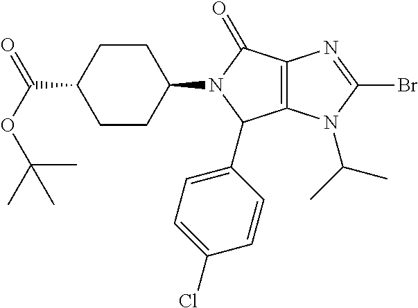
C12=C(N(C(C)C)C(Br)=N1)C(C1=CC=C(Cl)C=C1)N(C1CCC(C(OC(C)(C)C)=O)CC1)C2=O
